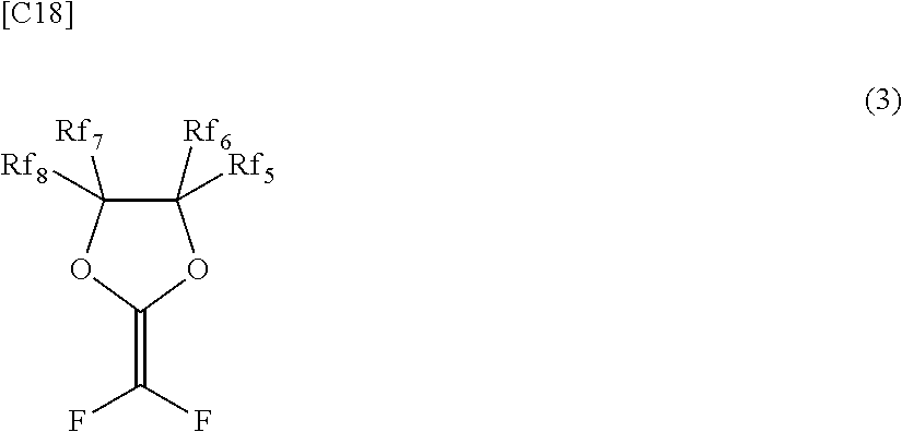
C1([Rf6])([Rf5])C([Rf8])([Rf7])OC(=C(F)F)O1.[[C18]]
